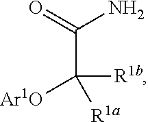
C(C(=O)N)([R1b])([R1a])[Ar1O]
